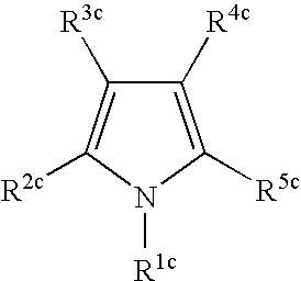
C1([R4c])=C([R5c])N([R1c])C([R2c])=C1[R3c]
